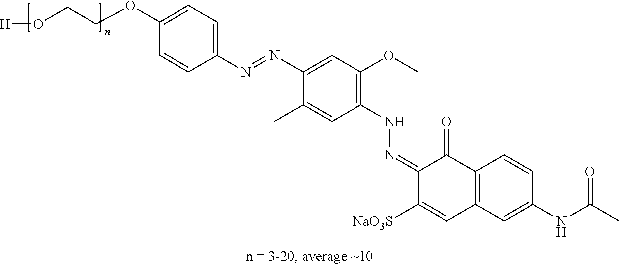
C1(OCCO[H])=CC=C(N=NC2=CC(OC)=C(NN=C3C([NaO3S])=CC4=C(C3=O)C=CC(NC(C)=O)=C4)C=C2C)C=C1
